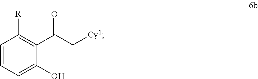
C1=CC=C(O)C(C(C[Cy1])=O)=C1[R]
